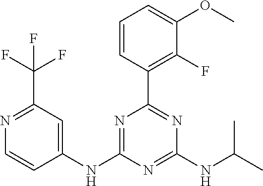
C1=CC(C2=NC(NC(C)C)=NC(NC3=CC(C(F)(F)F)=NC=C3)=N2)=C(F)C(OC)=C1
